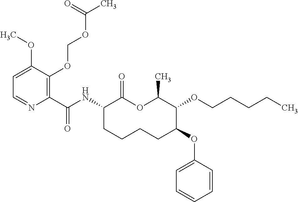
C1(C(NC2C(=O)OC(C)C(OCCCCC)C(OC3=CC=CC=C3)CCCC2)=O)=C(OCOC(C)=O)C(OC)=CC=N1
